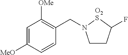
C1CC(F)[O2S]N1CC1=C([OMe])C=C([MeO])C=C1
